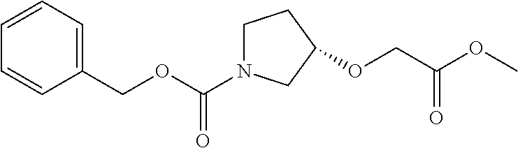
C1=CC=C(COC(N2CCC(OCC(OC)=O)C2)=O)C=C1
